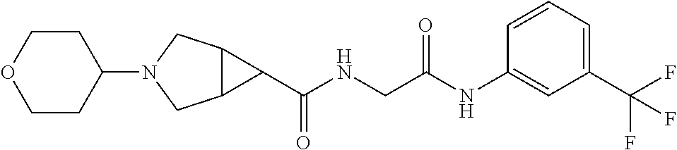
C12C(CN(C3CCOCC3)C1)C2C(NCC(NC1=CC(C(F)(F)F)=CC=C1)=O)=O
